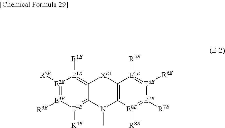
C12=[E1E]([R1E])[E2E]([R2E])=[E3E]([R3E])[E4E]([R4E])=C1N(C)C1=C([XE1]2)[E5E]([R5E])=[E6E]([R6E])[E7E]([R7E])=[E8E]1[R8E]
